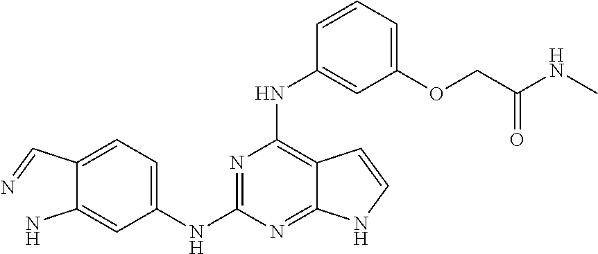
C1=C(C=N)C(N)=CC(NC2=NC(NC3=CC(OCC(NC)=O)=CC=C3)=C3C(=N2)NC=C3)=C1
